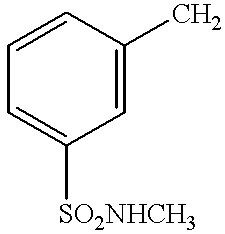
C1=CC=C([SO2NHCH3])C=C1C
